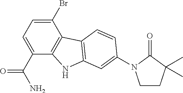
C1(Br)=CC=C(C(N)=O)C2=C1C1=C(N2)C=C(N2CCC(C)(C)C2=O)C=C1
